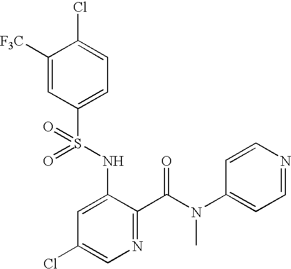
C1([F3C])=CC(S(NC2=CC(Cl)=CN=C2C(=O)N(C2=CC=NC=C2)C)(=O)=O)=CC=C1Cl
